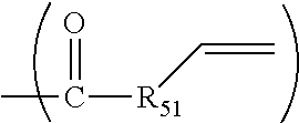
CC(=O)[R51]C=C
